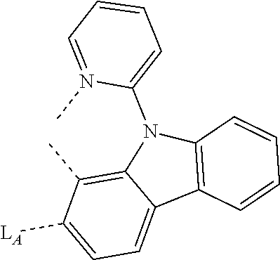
C12=C(C)C([LA])=CC=C1C1=C(N2C2=CC=CC=N2C)C=CC=C1
